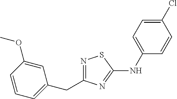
N1=C(CC2=CC=CC(OC)=C2)N=C(NC2=CC=C(Cl)C=C2)S1
